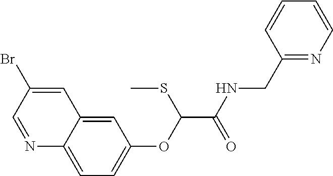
N1=CC(Br)=CC2=CC(OC(C(NCC3=NC=CC=C3)=O)SC)=CC=C12
